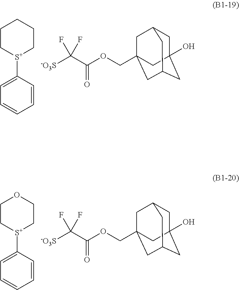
[S+]1(C2=CC=CC=C2)CCCCC1.C(OC(C([-O3S])(F)F)=O)C12CC3CC(O)(CC(C1)C3)C2.[S+]1(C2=CC=CC=C2)CCOCC1.C(OC(C([-O3S])(F)F)=O)C12CC3CC(O)(CC(C1)C3)C2
